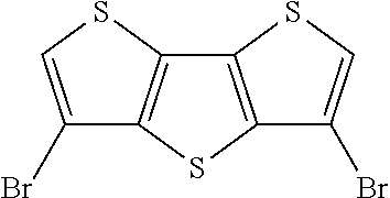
C12=C(SC3=C1SC=C3Br)C(Br)=CS2
